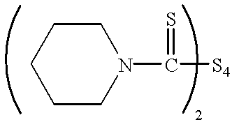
C1CN(C([S4])=S)CCC1
